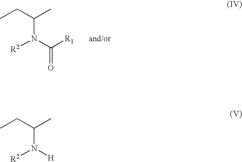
[R2]N(C([R1       and/or])=O)C(CC)C.[R2]N([H])C(CC)C
